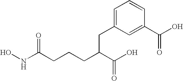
C(CCCC(C(O)=O)CC1=CC=CC(C(O)=O)=C1)(NO)=O
